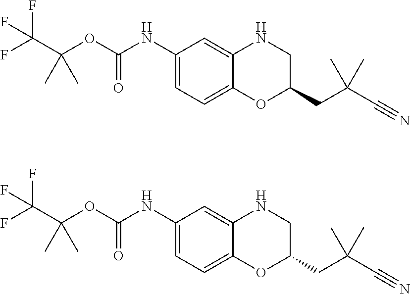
C1(NC(OC(C(F)(F)F)(C)C)=O)=CC=C2C(=C1)NCC(CC(C#N)(C)C)O2.C1(NC(OC(C(F)(F)F)(C)C)=O)=CC=C2C(=C1)NCC(CC(C#N)(C)C)O2
